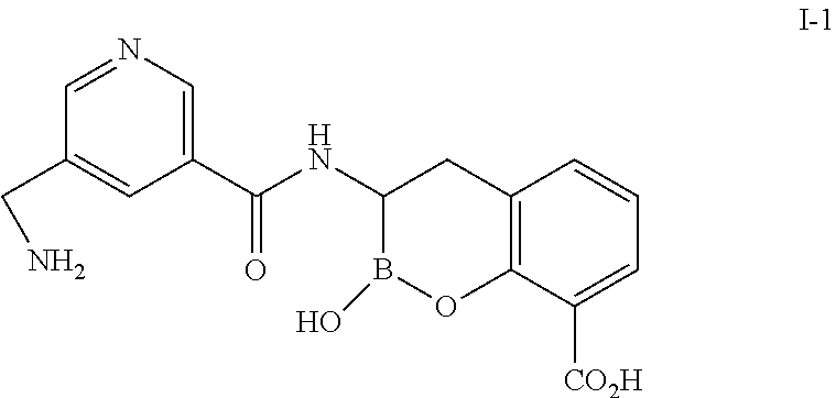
C12=C(C([CO2H])=CC=C1)OB(O)C(NC(C1=CN=CC(CN)=C1)=O)C2
